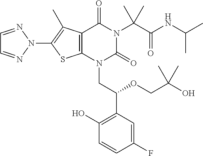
C12=C(N(CC(C3=C(O)C=CC(F)=C3)OCC(O)(C)C)C(=O)N(C(C(NC(C)C)=O)(C)C)C1=O)SC(N1N=CC=N1)=C2C
